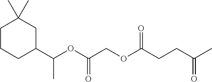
C1CCC(C(OC(COC(CCC(C)=O)=O)=O)C)CC1(C)C
